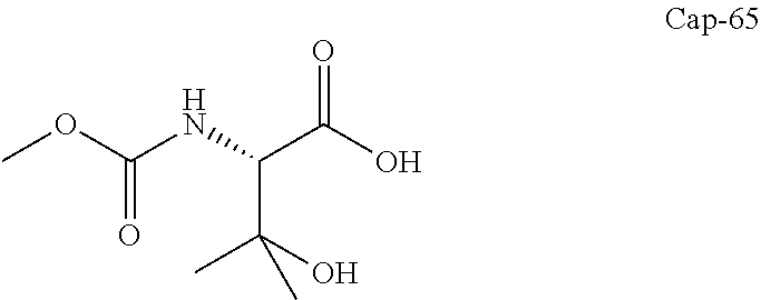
O=C(OC)NC(C(O)=O)C(O)(C)C
